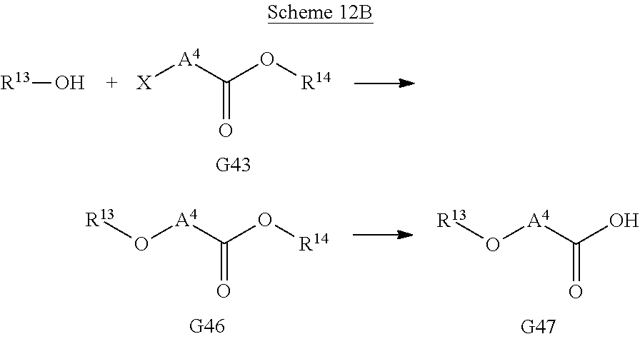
[X][A4]C(O[R14])=O.[R13]O.O([A4]C(O[R14])=O)[R13].O([A4]C(O)=O)[R13]
